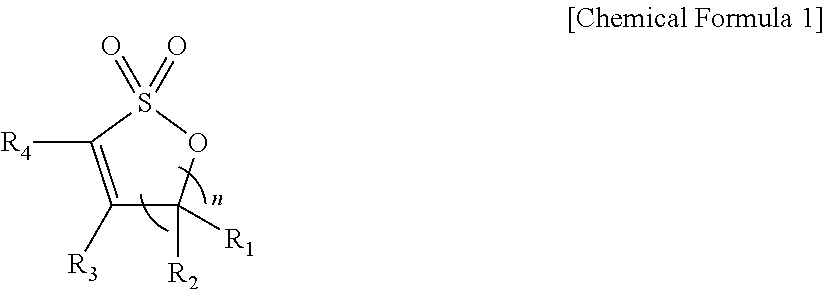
C1([R3])=C([R4])S(=O)(=O)OC1([R2])[R1]
